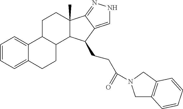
C1=CC=C2C(=C1)C1C(CC2)C2C(C)(CC1)C1=NNC=C1C2CCC(=O)N1CC2=C(C1)C=CC=C2
